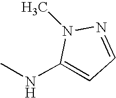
C1(NC)=CC=NN1C
